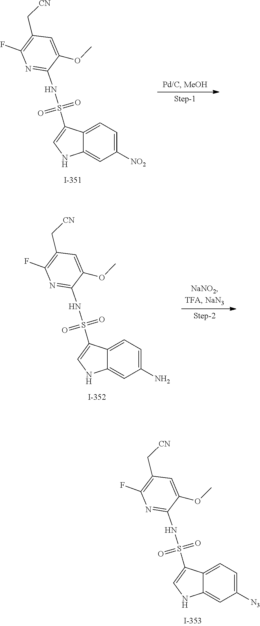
O=S(NC1=NC(F)=C(C[CN])C=C1OC)(=O)C1=CNC2=CC([N3])=CC=C12.O=S(NC1=NC(F)=C(C[CN])C=C1OC)(=O)C1=CNC2=CC([NO2])=CC=C12.O=S(NC1=NC(F)=C(C[CN])C=C1OC)(=O)C1=CNC2=CC(N)=CC=C12
